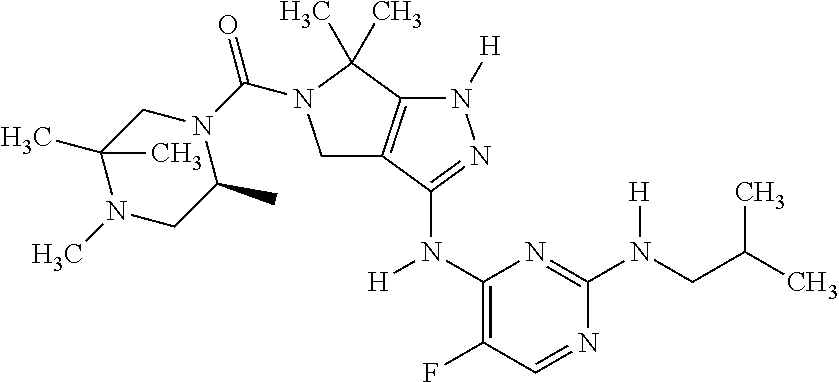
C1(N([H])C2=NN([H])C3=C2CN(C(N2CC(C)(C)N(C)CC2C)=O)C3(C)C)=C(F)C=NC(N(CC(C)C)[H])=N1
